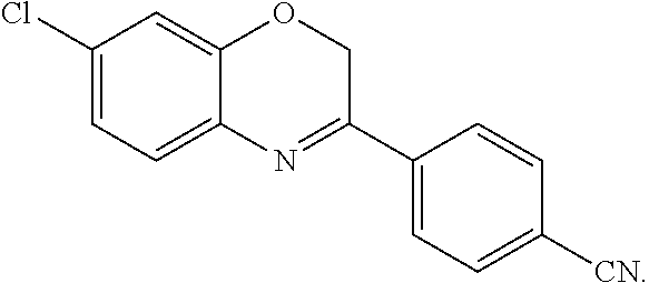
C1(Cl)=CC=C2C(=C1)OCC(C1=CC=C([CN])C=C1)=N2
